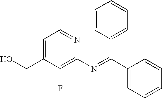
C1=C(CO)C(F)=C(N=C(C2=CC=CC=C2)C2=CC=CC=C2)N=C1
